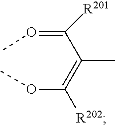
C(=OC)(C(=C(OC)[R202])C)[R201]
